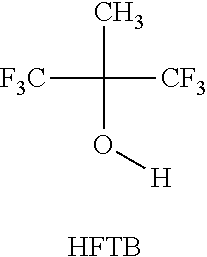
[F3C]C(C)([CF3])O[H].[HFTB]
